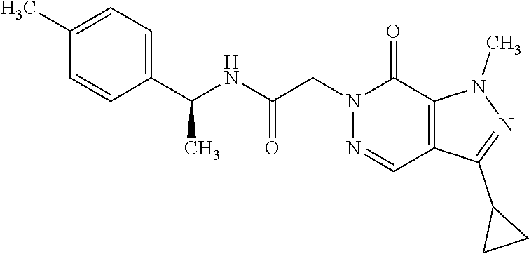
N1=CC2=C(C(=O)N1CC(NC(C1=CC=C(C)C=C1)C)=O)N(C)N=C2C1CC1
